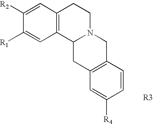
C12=C(C=C([R4])C=C1)CC1N(C2)CCC2=C1C=C([R1])C([R2])=C2
